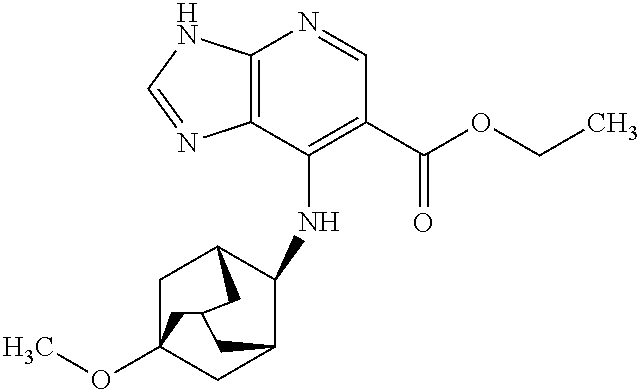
C12=C(C(NC3C4CC5(OC)CC3CC(C5)C4)=C(C(OCC)=O)C=N1)N=CN2
